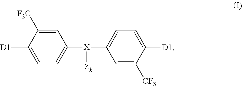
C1([X](C2=CC=C([D1])C([CF3])=C2)[Zk])=CC=C([D1])C([F3C])=C1
